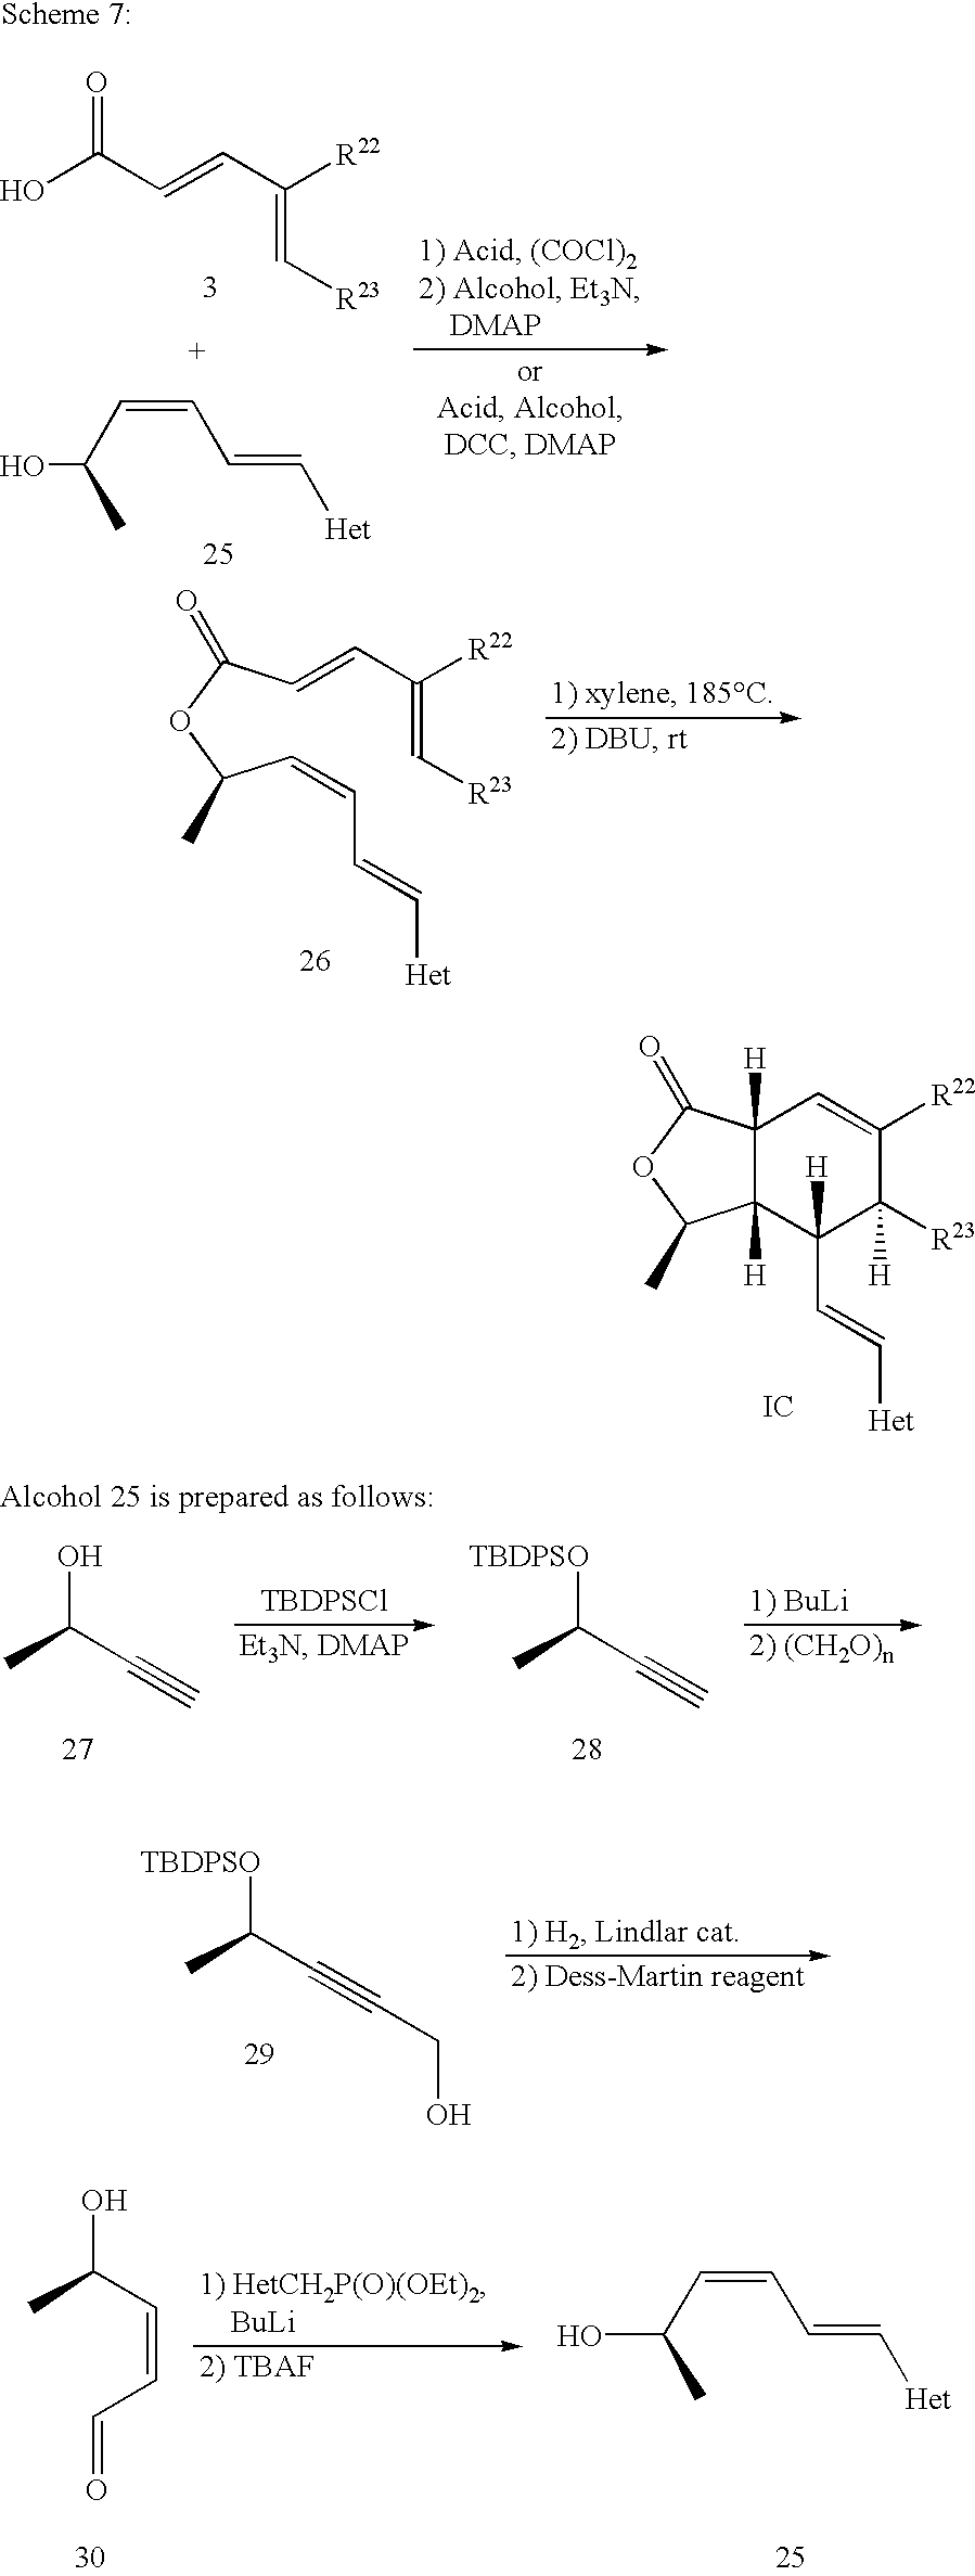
OC(C=CC([R22])=C[R23])=O.OC(C=CC=C[Het])C.C(=CC(=C[R23])[R22])C(OC(C=CC=C[Het])C)=O.C12([H])C([H])(C(C=C[Het])([H])C([R23])([H])C([R22])=C1)C(C)OC2=O.[IC].CC(C#C)O.[TBDPSCl].CC(C#C)[TBDPSO].CC(C#CCO)[TBDPSO].CC(C=CC=O)O.OC(C=CC=C[Het])C
